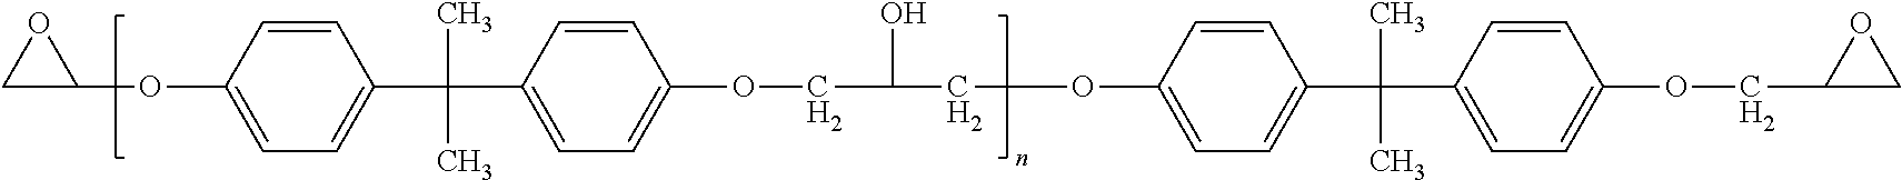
O1CC1OC1=CC=C(C(C)(C)C2=CC=C(OCC(O)COC3=CC=C(C(C)(C)C4=CC=C(OCC5CO5)C=C4)C=C3)C=C2)C=C1
